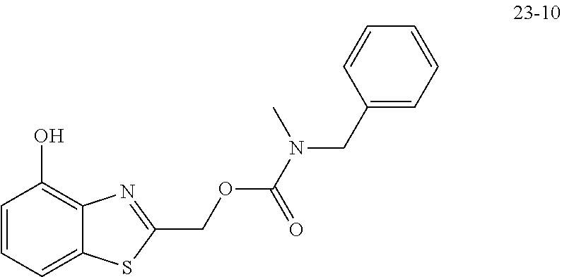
C1=CC=C2C(=C1O)N=C(COC(=O)N(C)CC1=CC=CC=C1)S2
